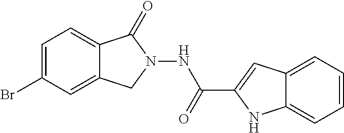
C1=C(Br)C=C2C(=C1)C(=O)N(NC(=O)C1=CC3=CC=CC=C3N1)C2
